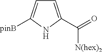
C1=C(C([N(hex)2])=O)NC([pinB])=C1
